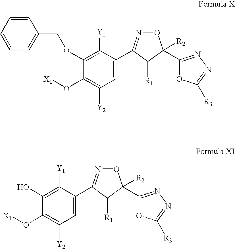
C1=C(C2=NOC([R2])(C3=NN=C([R3])O3)C2[R1])C([Y1])=C(OCC2=CC=CC=C2)C(O[X1])=C1[Y2].C1=C(C2=NOC([R2])(C3=NN=C([R3])O3)C2[R1])C([Y1])=C(O)C(O[X1])=C1[Y2]
